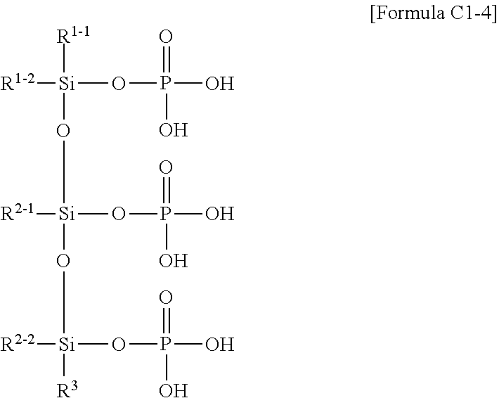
[R1-2][Si](OP(O)(=O)O)(O[Si]([R2-1])(OP(O)(O)=O)O[Si]([R2-2])([R3])OP(O)(O)=O)[R1-1]
